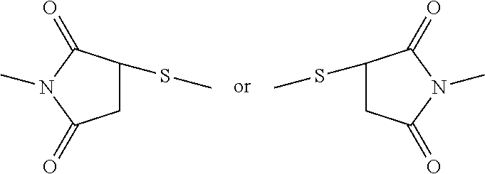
C1(SC)CC(=O)N(C)C1=O.C1(SC)CC(=O)N(C)C1=O
